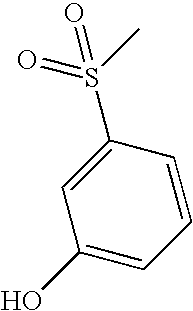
C1=CC=C(O)C=C1S(C)(=O)=O
